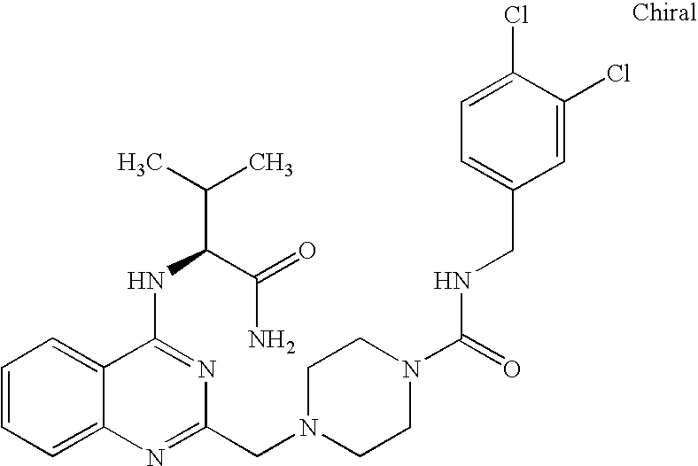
C1=CC=C2C(=C1)C(NC(C(=O)N)C(C)C)=NC(CN1CCN(C(=O)NCC3=CC=C(Cl)C(Cl)=C3)CC1)=N2
